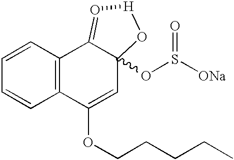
C1=CC2=C(C=C1)C(OCCCCC)=CC1(OS([ONa])=O)C2=O[H]O1
